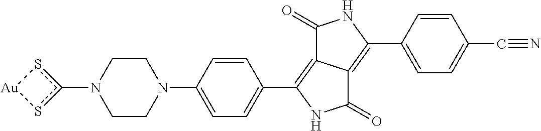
C1CN(C2=CC=C(C3=C4C(=C(C5=CC=C(C#N)C=C5)NC4=O)C(=O)N3)C=C2)CCN1c1s[Au]s1
